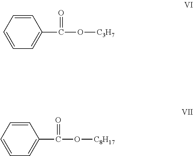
C1=CC=CC=C1C(O[C3H7])=O.C1=CC=CC=C1C(O[C8H17])=O
